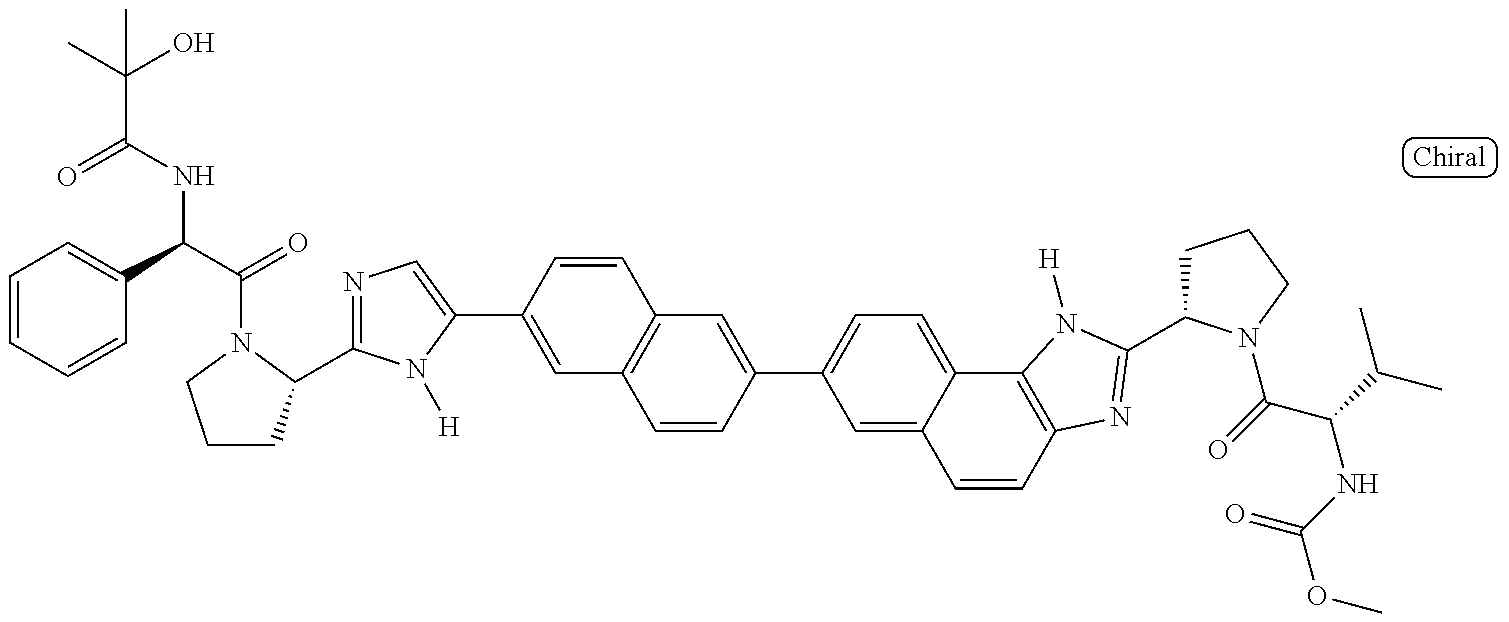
C1CC(C2=NC=C(C3=CC4=C(C=C3)C=C(C3=CC=C5C(=C3)C=CC3=C5N([H])C(C5CCCN5C(=O)C(NC(=O)OC)C(C)C)=N3)C=C4)N2[H])N(C(=O)C(NC(C(C)(O)C)=O)C2=CC=CC=C2)C1
